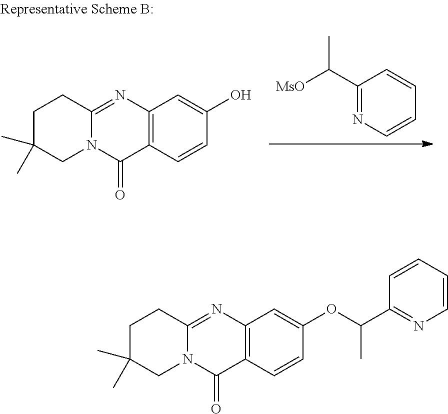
C12=C(N=C3N(C1=O)CC(C)(C)CC3)C=C(O)C=C2.C1(C([MsO])C)=NC=CC=C1.C12=C(N=C3N(C1=O)CC(C)(C)CC3)C=C(OC(C1=NC=CC=C1)C)C=C2
